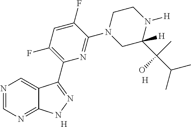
N1=CN=C2C(=C1)C(C1=C(F)C=C(F)C(N3CC(C(C)(O)C(C)C)([H])N([H])CC3)=N1)=NN2.[H].[H]
